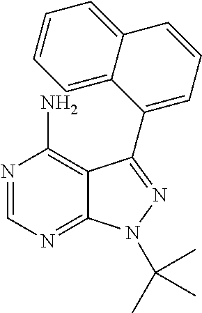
C12=NC=NC(N)=C1C(C1=CC=CC3=CC=CC=C31)=NN2C(C)(C)C
